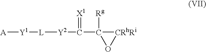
[A][Y1][L][Y2]C(C1([Rg])[CRhRi]O1)=[X1]
